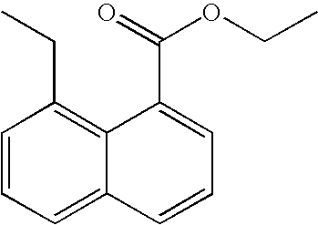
C1=CC=C2C(=C1CC)C(C(OCC)=O)=CC=C2
